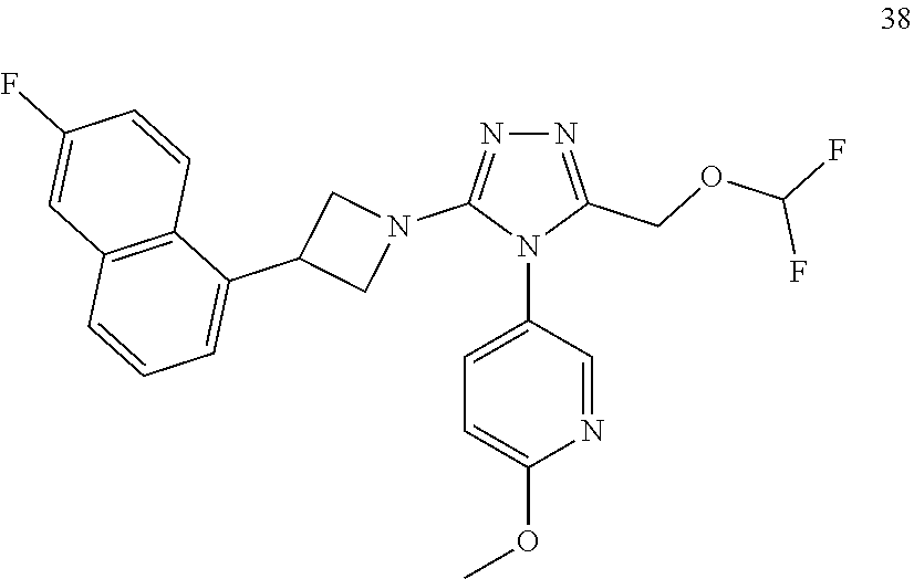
C1=C(N2C(COC(F)F)=NN=C2N2CC(C3=CC=CC4=C3C=CC(F)=C4)C2)C=NC(OC)=C1
